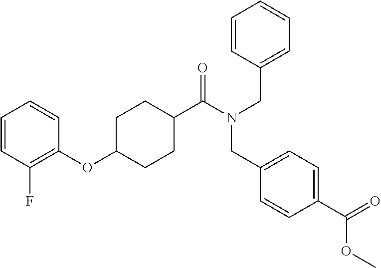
C1=CC(F)=C(OC2CCC(C(N(CC3=CC=CC=C3)CC3=CC=C(C(OC)=O)C=C3)=O)CC2)C=C1
